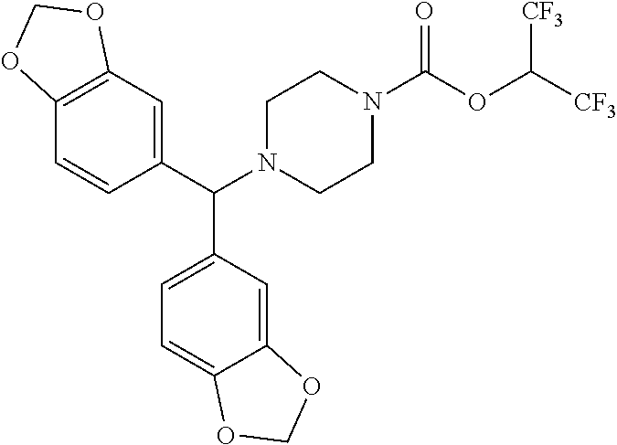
C1(C(N2CCN(C(OC([CF3])[CF3])=O)CC2)C2=CC=C3C(=C2)OCO3)=CC2=C(C=C1)OCO2
